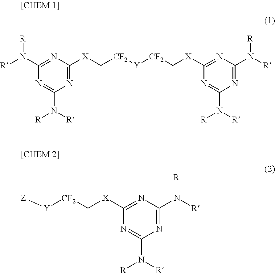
[R]N(C1=NC([X]C[CF2][Y][CF2]C[X]C2=NC(N([R])[R])=NC(N([R])[R])=N2)=NC(N([R])[R])=N1)[R].[Z][Y][CF2]C[X]C1=NC(N([R])[R])=NC(N([R])[R])=N1
